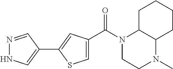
N1(C(C2=CSC(C3=CNN=C3)=C2)=O)CCN(C)C2C1CCCC2
